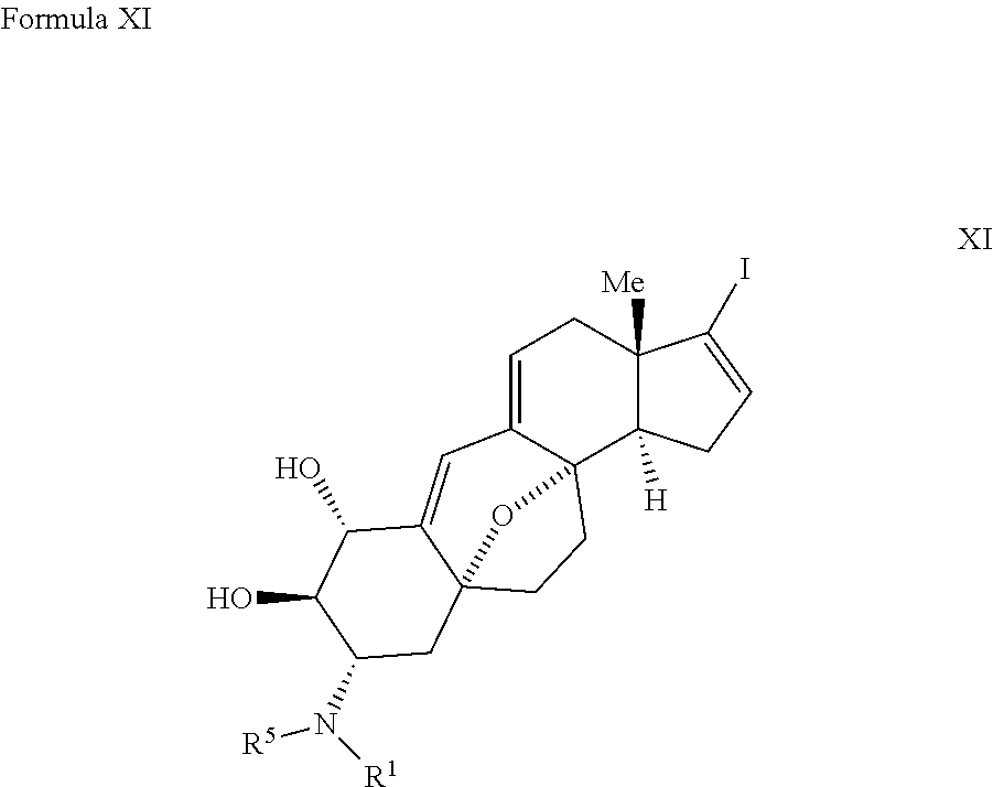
C1=C2C3(C4([H])C([Me])(C1)C(I)=CC4)CCC1(C(=C2)C(O)C(O)C(N([R1])[R5])C1)O3
